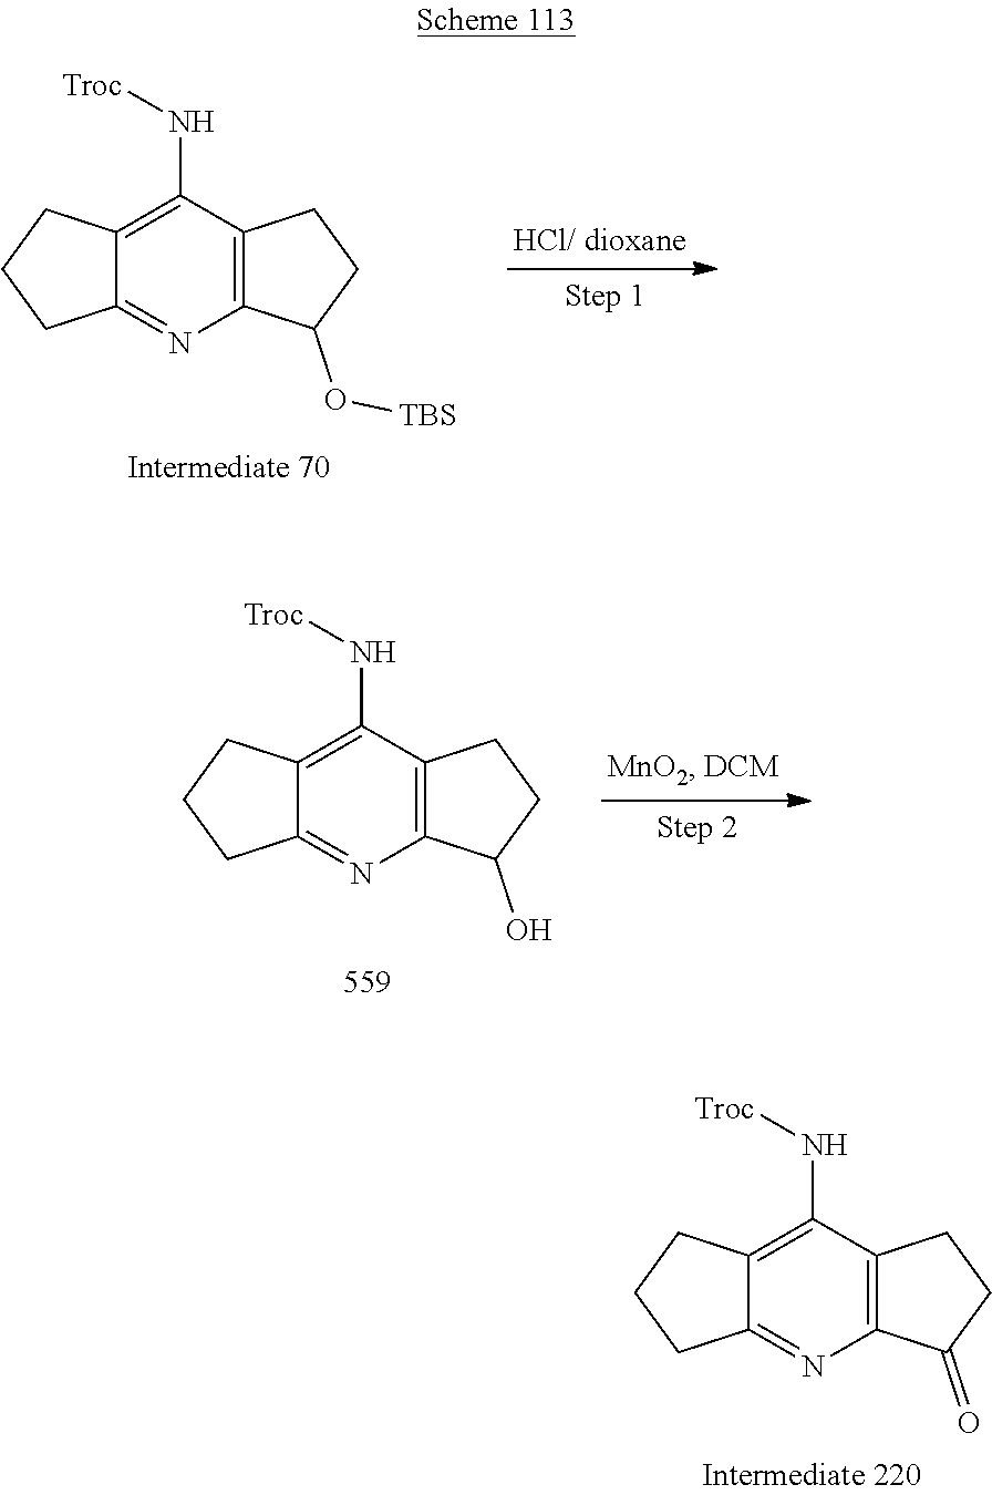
C1(N[Troc])=C2C(=NC3=C1CCC3=O)CCC2.C1(N[Troc])=C2C(=NC3=C1CCC3O[TBS])CCC2.C1(N[Troc])=C2C(=NC3=C1CCC3O)CCC2
